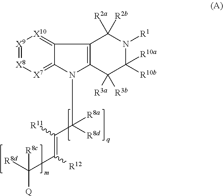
C12=[X10][X9]=[X8][X7]=C1N(C([R8d])(C([R11])=C([R12])C([R8d])([Q])[R8c])[R8a])C1=C2C([R2a])([R2b])N([R1])C([R10b])([R10a])C1([R3a])[R3b]
